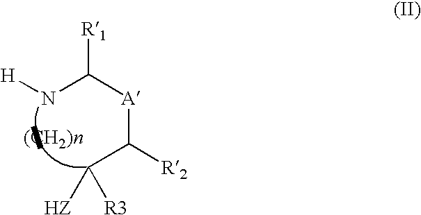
N(C([A]C(C([R3])[HZ])[R2])[R1])[H]
